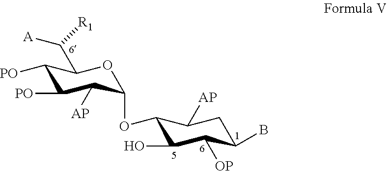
C1([PO])C([PO])C([AP])C(OC2C(O)C([OP])C(B)CC2[AP])OC1C([A])[R1]
